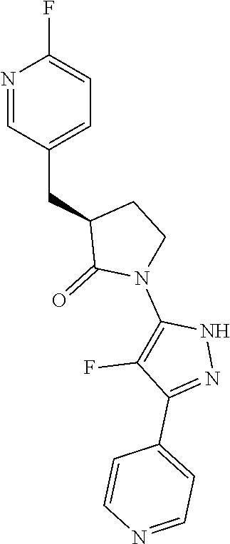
N1=CC(CC2C(=O)N(C3=C(F)C(C4=CC=NC=C4)=NN3)CC2)=CC=C1F
